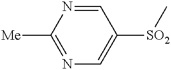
C1([Me])=NC=C([SO2]C)C=N1
